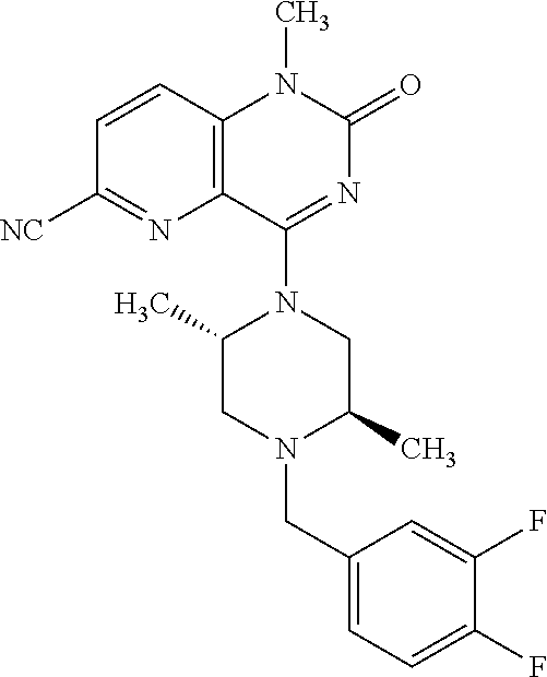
C1=CC2=C(N=C1[NC])C(N1C(C)CN(CC3=CC=C(F)C(F)=C3)C(C)C1)=NC(=O)N2C
